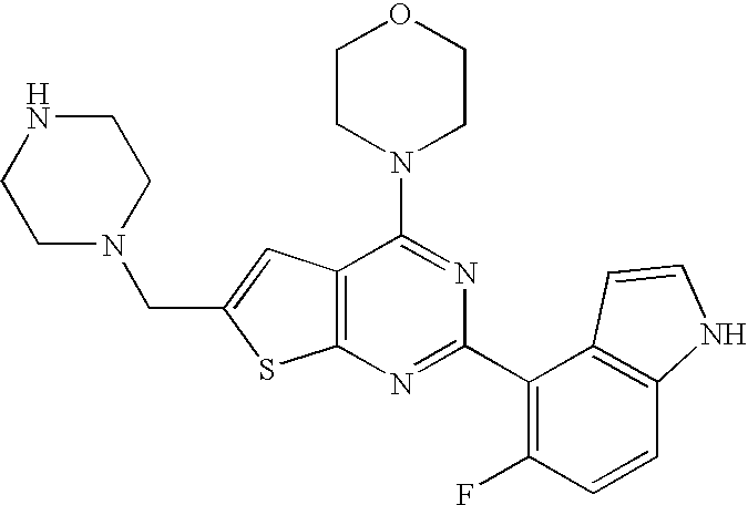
C12=C(N=C(C3=C(F)C=CC4=C3C=CN4)N=C1N1CCOCC1)SC(CN1CCNCC1)=C2
